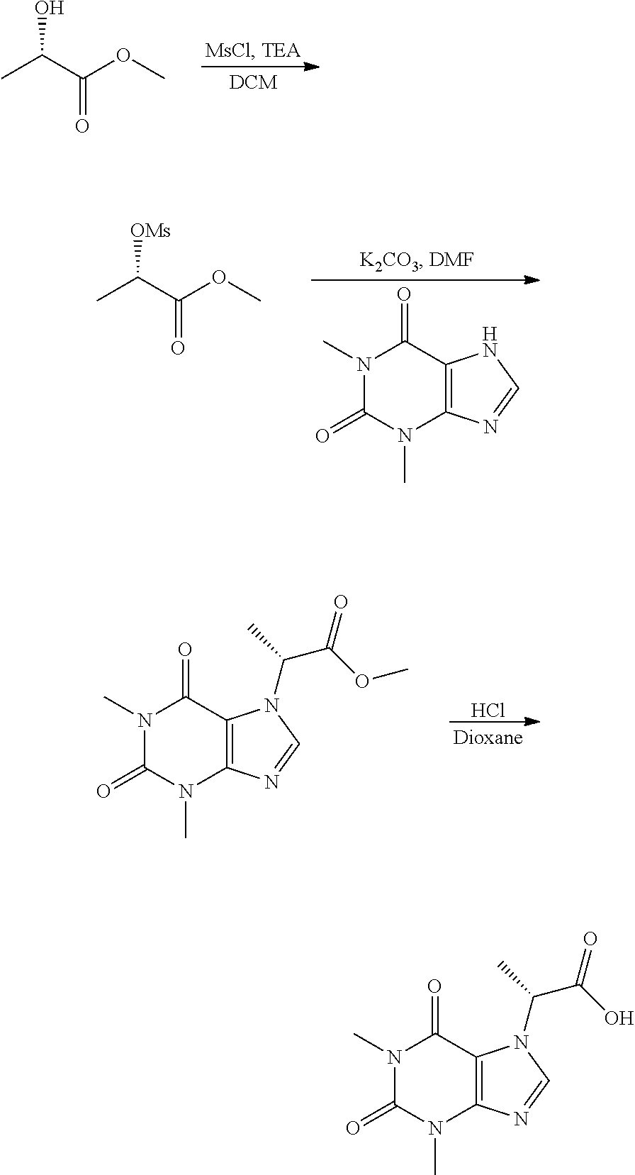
CC(C(=O)OC)O.N1(C)C(=O)N(C)C2=C(C1=O)NC=N2.CC(C(=O)OC)[OMs].Cl.N1(C)C(=O)N(C)C2=C(C1=O)N(C(C(=O)OC)C)C=N2.N1(C)C(=O)N(C)C2=C(C1=O)N(C(C(=O)O)C)C=N2
